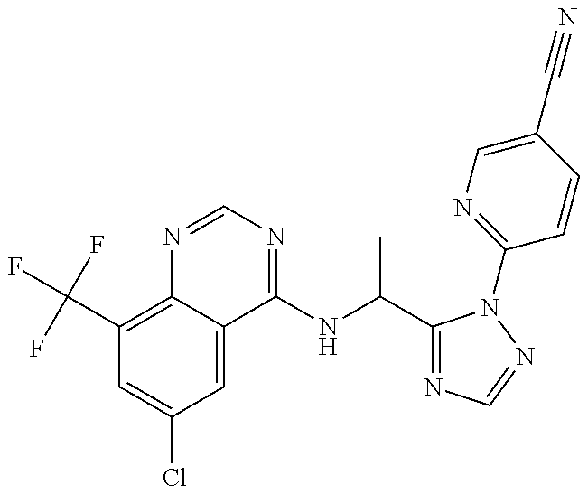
C1(C(F)(F)F)=C2C(=CC(Cl)=C1)C(NC(C1=NC=NN1C1=NC=C(C#N)C=C1)C)=NC=N2
